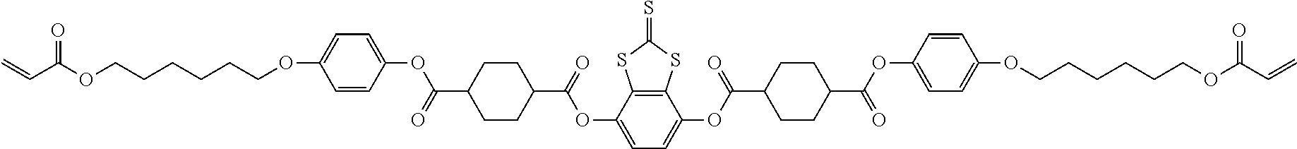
C=CC(OCCCCCCOC1=CC=C(OC(C2CCC(C(=O)OC3=CC=C(OC(C4CCC(C(OC5=CC=C(OCCCCCCOC(C=C)=O)C=C5)=O)CC4)=O)C4=C3SC(=S)S4)CC2)=O)C=C1)=O
